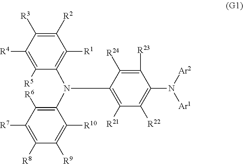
C1([R2])=C([R3])C([R4])=C([R5])C(N(C2=C([R21])C([R22])=C(N([Ar2])[Ar1])C([R23])=C2[R24])C2=C([R6])C([R7])=C([R8])C([R9])=C2[R10])=C1[R1]
